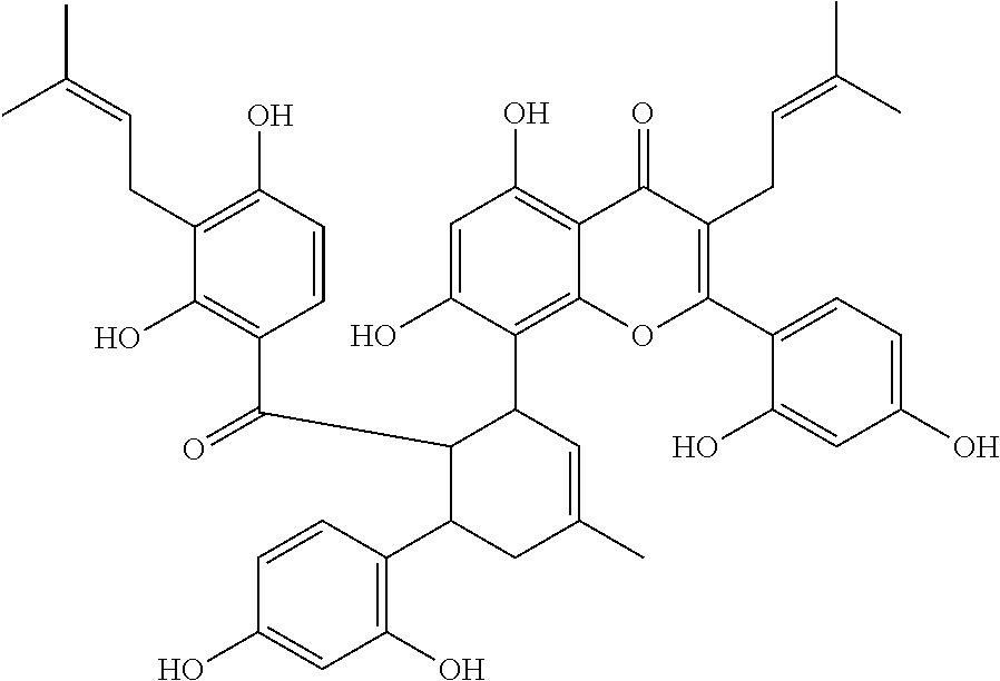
CC(=CCC1=C(O)C=CC(C(C2C(C3=C(O)C=C(O)C=C3)CC(C)=CC2C2=C3C(=C(O)C=C2O)C(=O)C(CC=C(C)C)=C(C2=CC=C(O)C=C2O)O3)=O)=C1O)C
